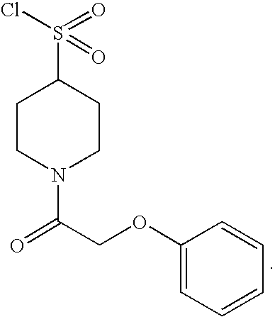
S(C1CCN(C(COC2=CC=CC=C2)=O)CC1)(Cl)(=O)=O
